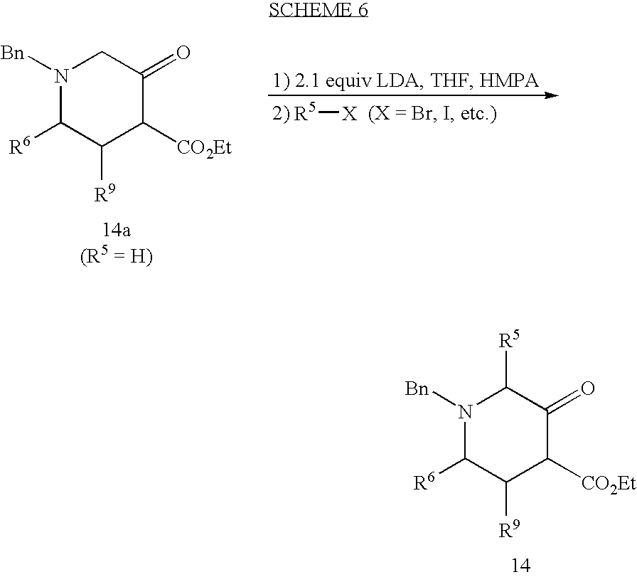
[R5][X].N1([Bn])C([R6])C([R9])C([CO2Et])C(=O)C1.N1([Bn])C([R6])C([R9])C([CO2Et])C(=O)C1[R5]
